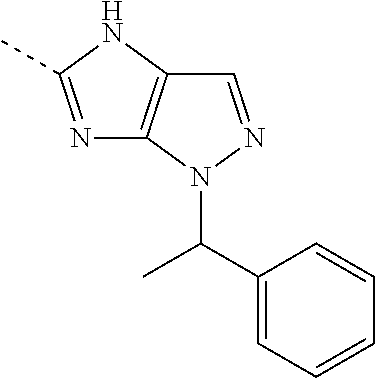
N1=C(C)NC2=C1N(C(C)C1=CC=CC=C1)N=C2
